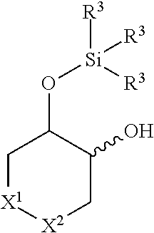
C1[X1][X2]CC(O)C1O[Si]([R3])([R3])[R3]
